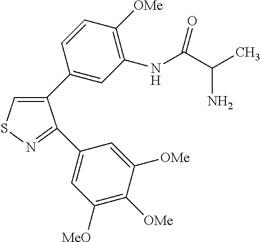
C1(C2=CC(NC(C(C)N)=O)=C([OMe])C=C2)=CSN=C1C1=CC([MeO])=C([OMe])C([OMe])=C1
